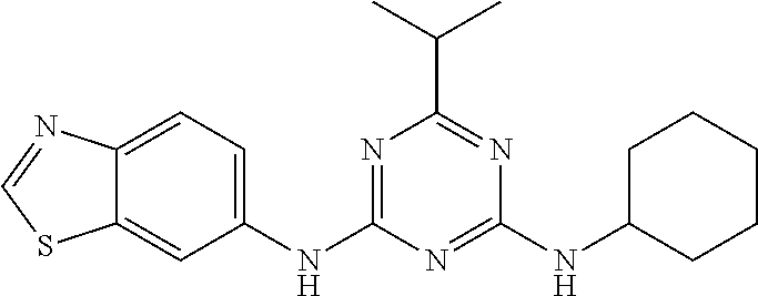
C12=CC(NC3=NC(C(C)C)=NC(NC4CCCCC4)=N3)=CC=C1N=CS2
